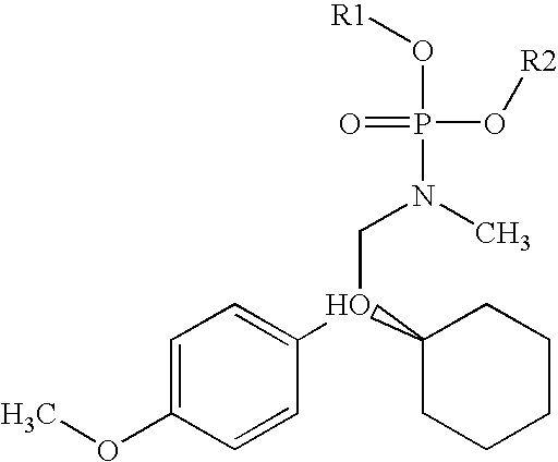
COC1=CC=C(O(C2CCCCC2)CN(P(=O)(O[R2])O[R1])C)C=C1
